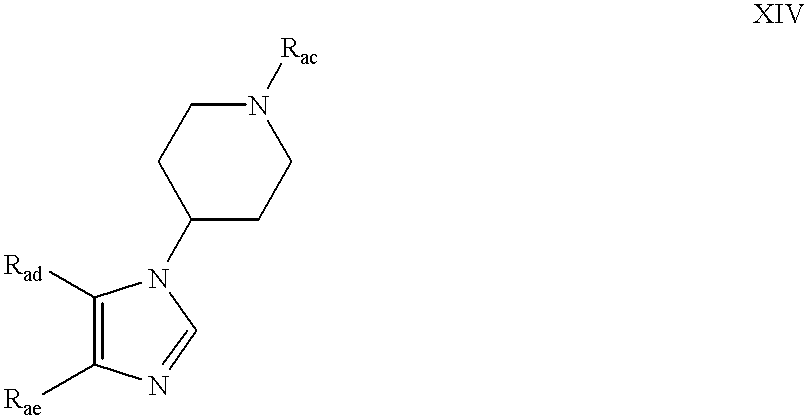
C1([Rad])=C([Rae])N=CN1C1CCN([Rac])CC1
